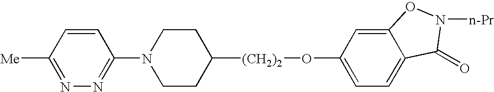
C1([Me])=NN=C(N2CCC([(CH2)2]OC3=CC=C4C(=C3)ON([n-Pr])C4=O)CC2)C=C1
